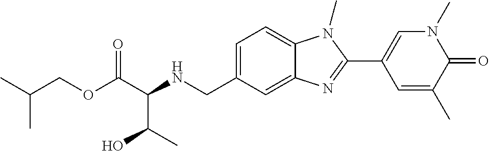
C(OC(C(NCC1=CC=C2C(=C1)N=C(C1=CN(C)C(=O)C(C)=C1)N2C)C(O)C)=O)C(C)C
